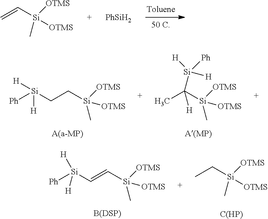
C=C[Si]([OTMS])([OTMS])C.[C(HP)].CC[Si](C)([OTMS])[OTMS].[Ph][Si](C=C[Si](C)([OTMS])[OTMS])([H])[H].[B(DSP)].[Ph][Si](CC[Si](C)([OTMS])[OTMS])([H])[H].[A(a-MP)].CC([Si](C)([OTMS])[OTMS])([H])[Si]([H])([H])[Ph].[A(MP)]
